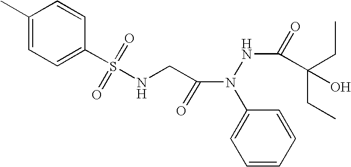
C1(C)=CC=C(S(=O)(=O)NCC(N(NC(=O)C(CC)(CC)O)C2=CC=CC=C2)=O)C=C1
